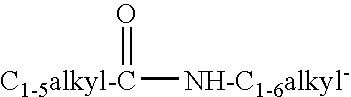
[C1-5alkyl-C](=O)[NH-C1-6alkyl-]
